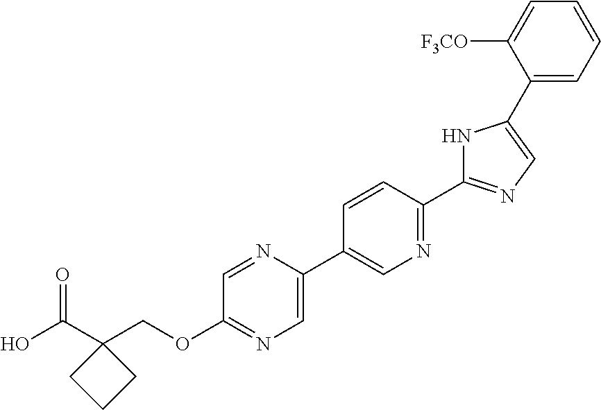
OC(C1(COC2=NC=C(C3=CN=C(C4=NC=C(C5=CC=CC=C5[F3CO])N4)C=C3)N=C2)CCC1)=O
